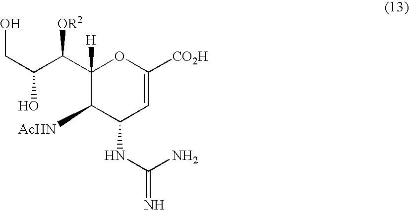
C1(C(C(CO)O)[OR2])([H])C([AcHN])C(NC(N)=N)C=C([CO2H])O1
